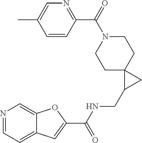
C1C2(CCN(C(=O)C3=NC=C(C)C=C3)C1)C(CNC(C1=CC3=CC=NC=C3O1)=O)C2
